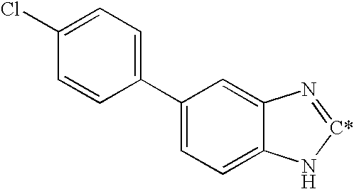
C1(C2=CC=C(Cl)C=C2)=CC=C2C(=C1)N=[C*]N2
